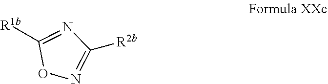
[R1b]C1=NC([R2b])=NO1
